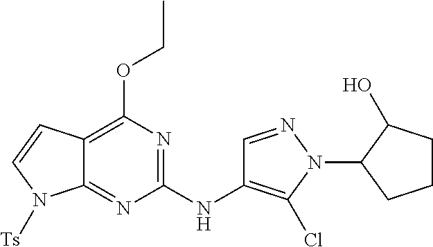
C12=C(OCC)N=C(NC3=C(Cl)N(C4CCCC4O)N=C3)N=C1N([Ts])C=C2
